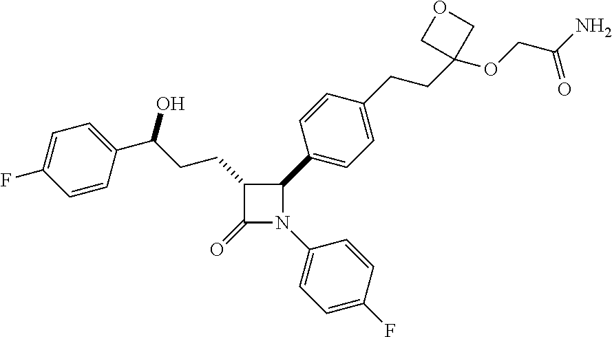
C1(=O)N(C2=CC=C(F)C=C2)C(C2=CC=C(CCC3(OCC(N)=O)COC3)C=C2)C1CCC(O)C1=CC=C(F)C=C1
